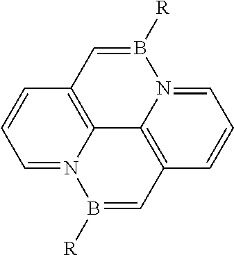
C1=N2C3=C(C=C1)C=B([R])N1=CC=CC(=C31)C=B2[R]
